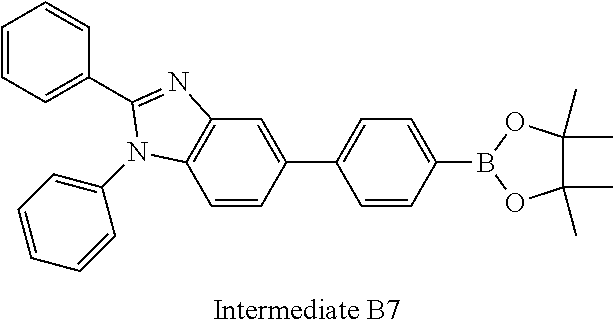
C1=CC(B2OC(C)(C)C(C)(C)O2)=CC=C1C1=CC2=C(C=C1)N(C1=CC=CC=C1)C(C1=CC=CC=C1)=N2
